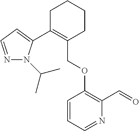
C1C(C2=CC=NN2C(C)C)=C(COC2=C(C=O)N=CC=C2)CCC1
